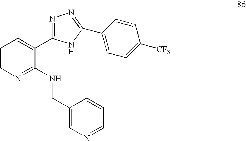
C1=CN=C(NCC2=CN=CC=C2)C(C2=NN=C(C3=CC=C([CF3])C=C3)N2)=C1
